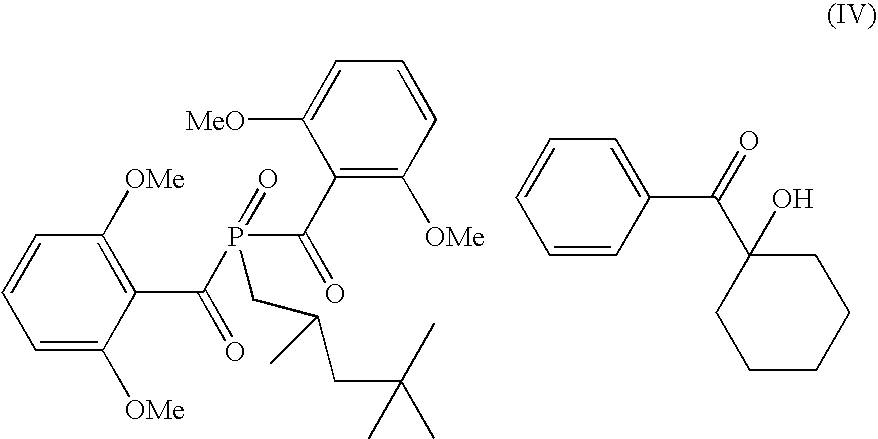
C1=C([OMe])C(C(P(C(C2=C([OMe])C=CC=C2[MeO])=O)(=O)CC(CC(C)(C)C)C)=O)=C([OMe])C=C1.C1=CC(C(=O)C2(O)CCCCC2)=CC=C1
